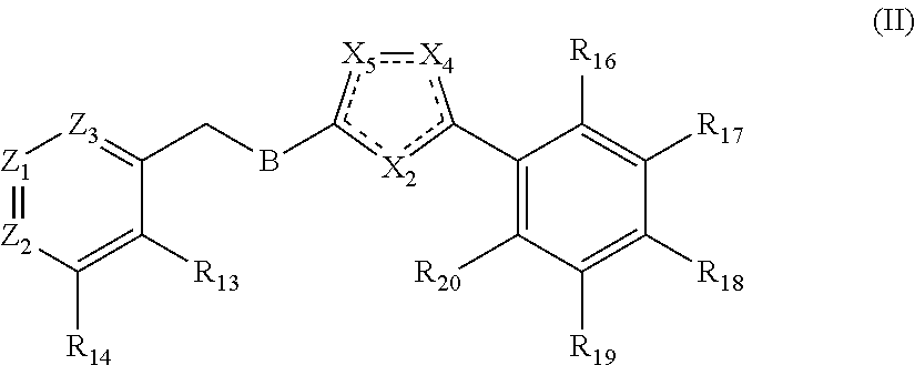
[X4]1:[X5]c(BCC2=[Z3][Z1]=[Z2]C([R14])=C2[R13])[X2]c1C1=C([R20])C([R19])=C([R18])C([R17])=C1[R16]
